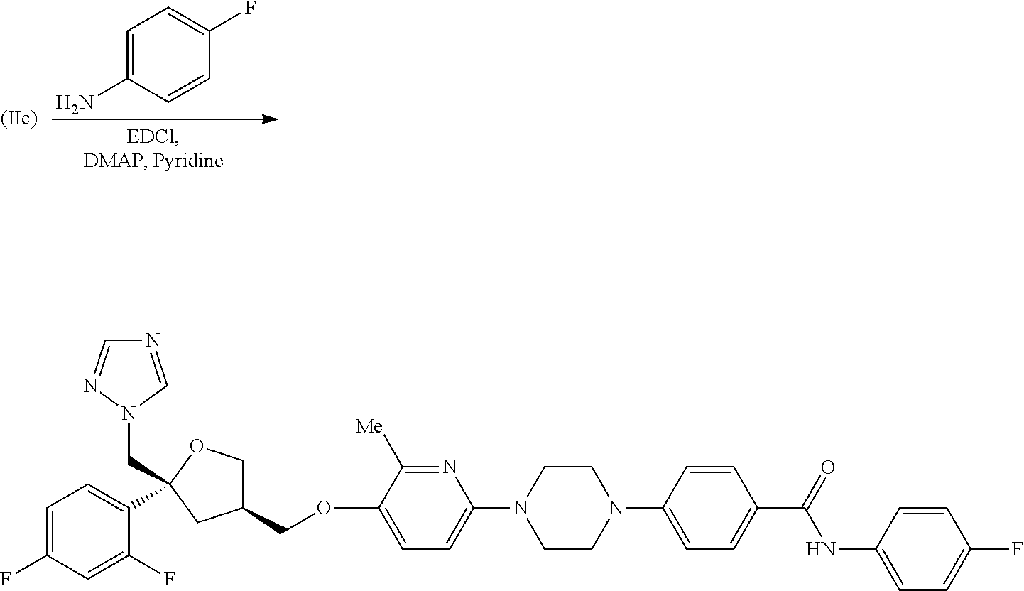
C1CN(C2=CC=C(OCC3COC(CN4C=NC=N4)(C4=CC=C(F)C=C4F)C3)C([Me])=N2)CCN1C1=CC=C(C(=O)NC2=CC=C(F)C=C2)C=C1.C1=C(N)C=CC(F)=C1
